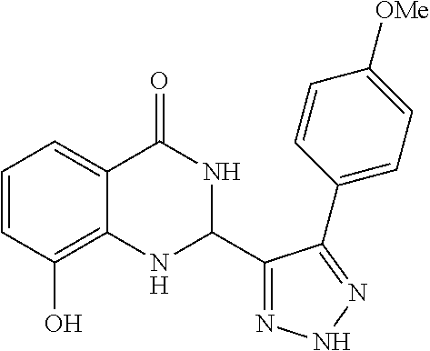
C1=CC(O)=C2C(=C1)C(=O)NC(C1=NNN=C1C1=CC=C([OMe])C=C1)N2
